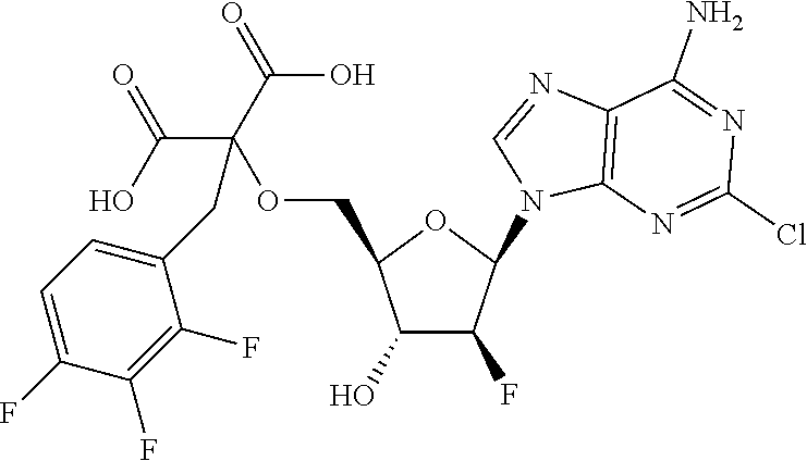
C1(O)C(F)C(N2C3=C(C(N)=NC(Cl)=N3)N=C2)OC1COC(CC1=CC=C(F)C(F)=C1F)(C(O)=O)C(O)=O
